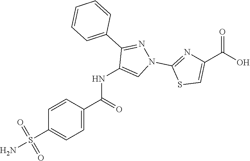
N(C1=CN(C2=NC(C(O)=O)=CS2)N=C1C1=CC=CC=C1)C(=O)C1=CC=C(S(N)(=O)=O)C=C1
